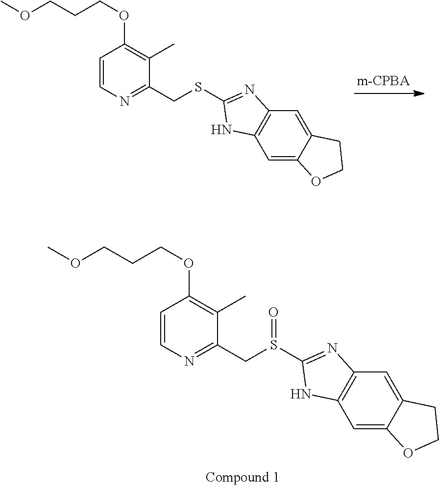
C1=CN=C(CSC2=NC3=C(C=C4C(=C3)CCO4)N2)C(C)=C1OCCCOC.C1=CN=C(CS(C2=NC3=C(C=C4C(=C3)CCO4)N2)=O)C(C)=C1OCCCOC
